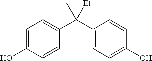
C1(C(C2=CC=C(O)C=C2)(C)[Et])=CC=C(O)C=C1
